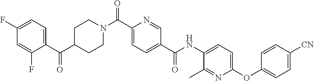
C1CN(C(C2=CC=C(C(=O)NC3=CC=C(OC4=CC=C([CN])C=C4)N=C3C)C=N2)=O)CCC1C(C1=CC=C(F)C=C1F)=O
